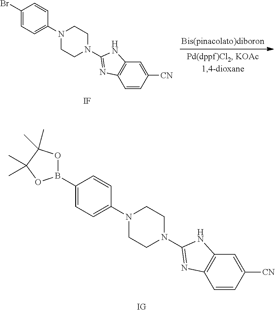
C1(Br)=CC=C(N2CCN(C3=NC4=C(C=C([CN])C=C4)N3)CC2)C=C1.[IF].C1CN(C2=NC3=C(C=C([CN])C=C3)N2)CCN1C1=CC=C(B2OC(C)(C)C(C)(C)O2)C=C1
